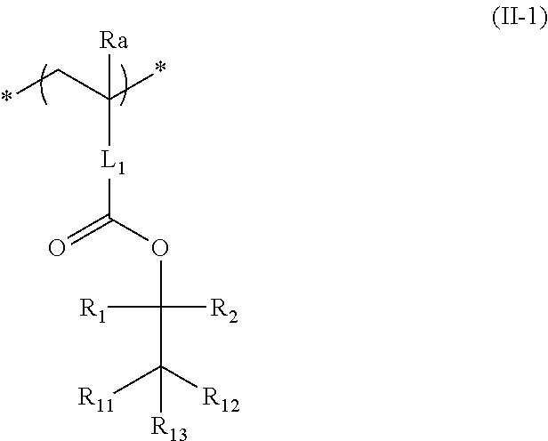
[Ra]C(*)(C*)[L1]C(=O)OC(C([R12])([R11])[R13])([R2])[R1]
